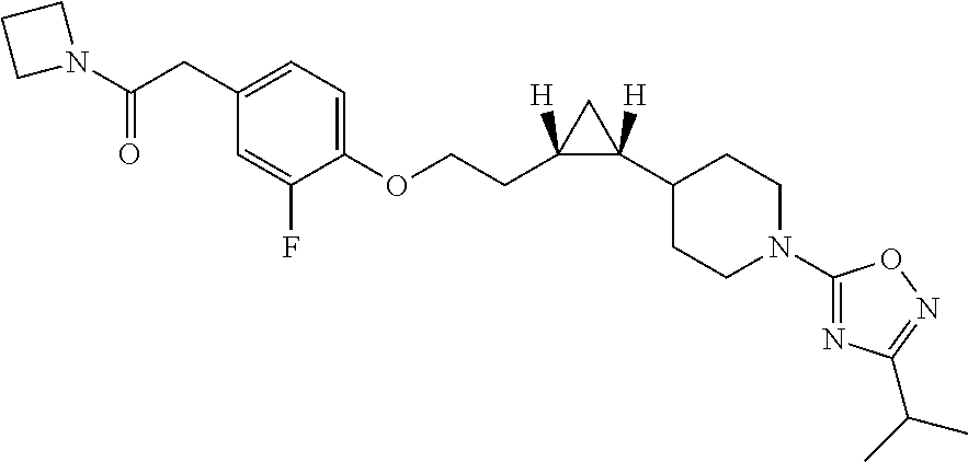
C1(OCCC2([H])C(C3CCN(C4=NC(C(C)C)=NO4)CC3)([H])C2)=CC=C(CC(N2CCC2)=O)C=C1F
